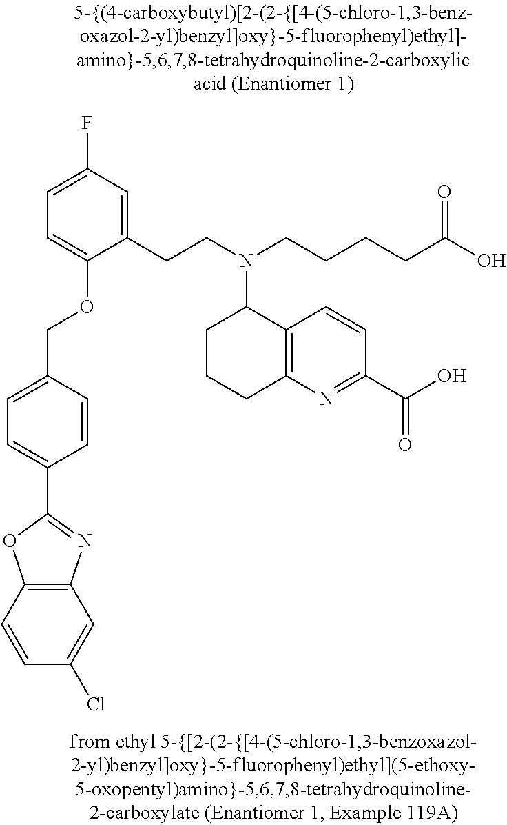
C1(C2=CC=C(COC3=CC=C(F)C=C3CCN(CCCCC(O)=O)C3CCCC4=C3C=CC(C(=O)O)=N4)C=C2)=NC2=C(O1)C=CC(Cl)=C2
